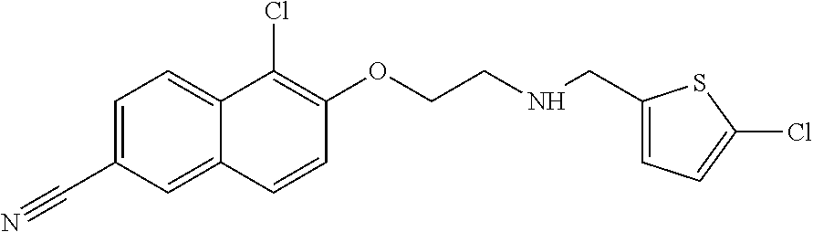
C1=C(C#N)C=C2C(=C1)C(Cl)=C(OCCNCC1=CC=C(Cl)S1)C=C2
